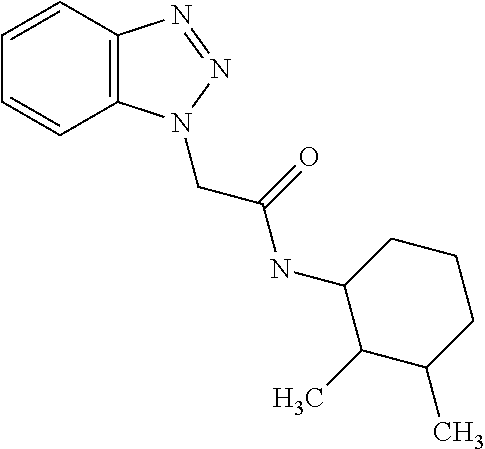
C1=CC2=C(C=C1)N(CC(NC1C(C)C(C)CCC1)=O)N=N2
